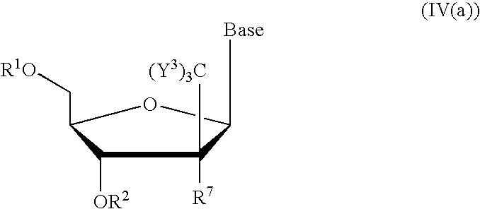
C1([OR2])C(C[R1O])OC([Base])C1([R7])[(Y3)3C]
